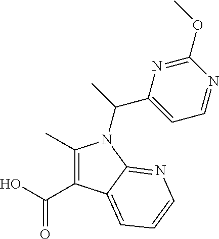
C(O)(=O)C1=C(C)N(C(C2=CC=NC(OC)=N2)C)C2=NC=CC=C12
